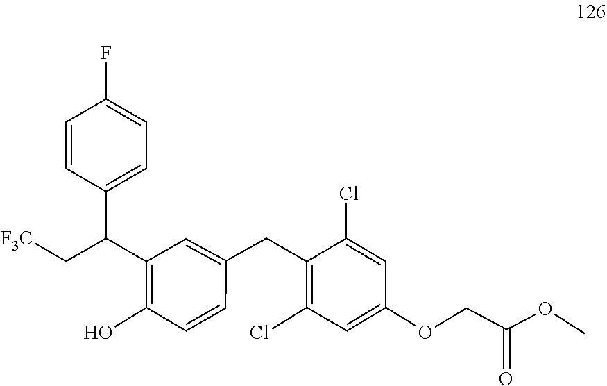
C(C(=O)OC)OC1=CC(Cl)=C(CC2=CC(C(C3=CC=C(F)C=C3)C[F3C])=C(O)C=C2)C(Cl)=C1
